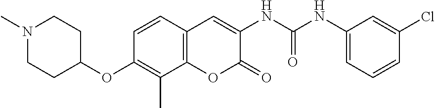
N1(C)CCC(OC2=C(C)C3=C(C=C2)C=C(NC(NC2=CC=CC(Cl)=C2)=O)C(=O)O3)CC1
